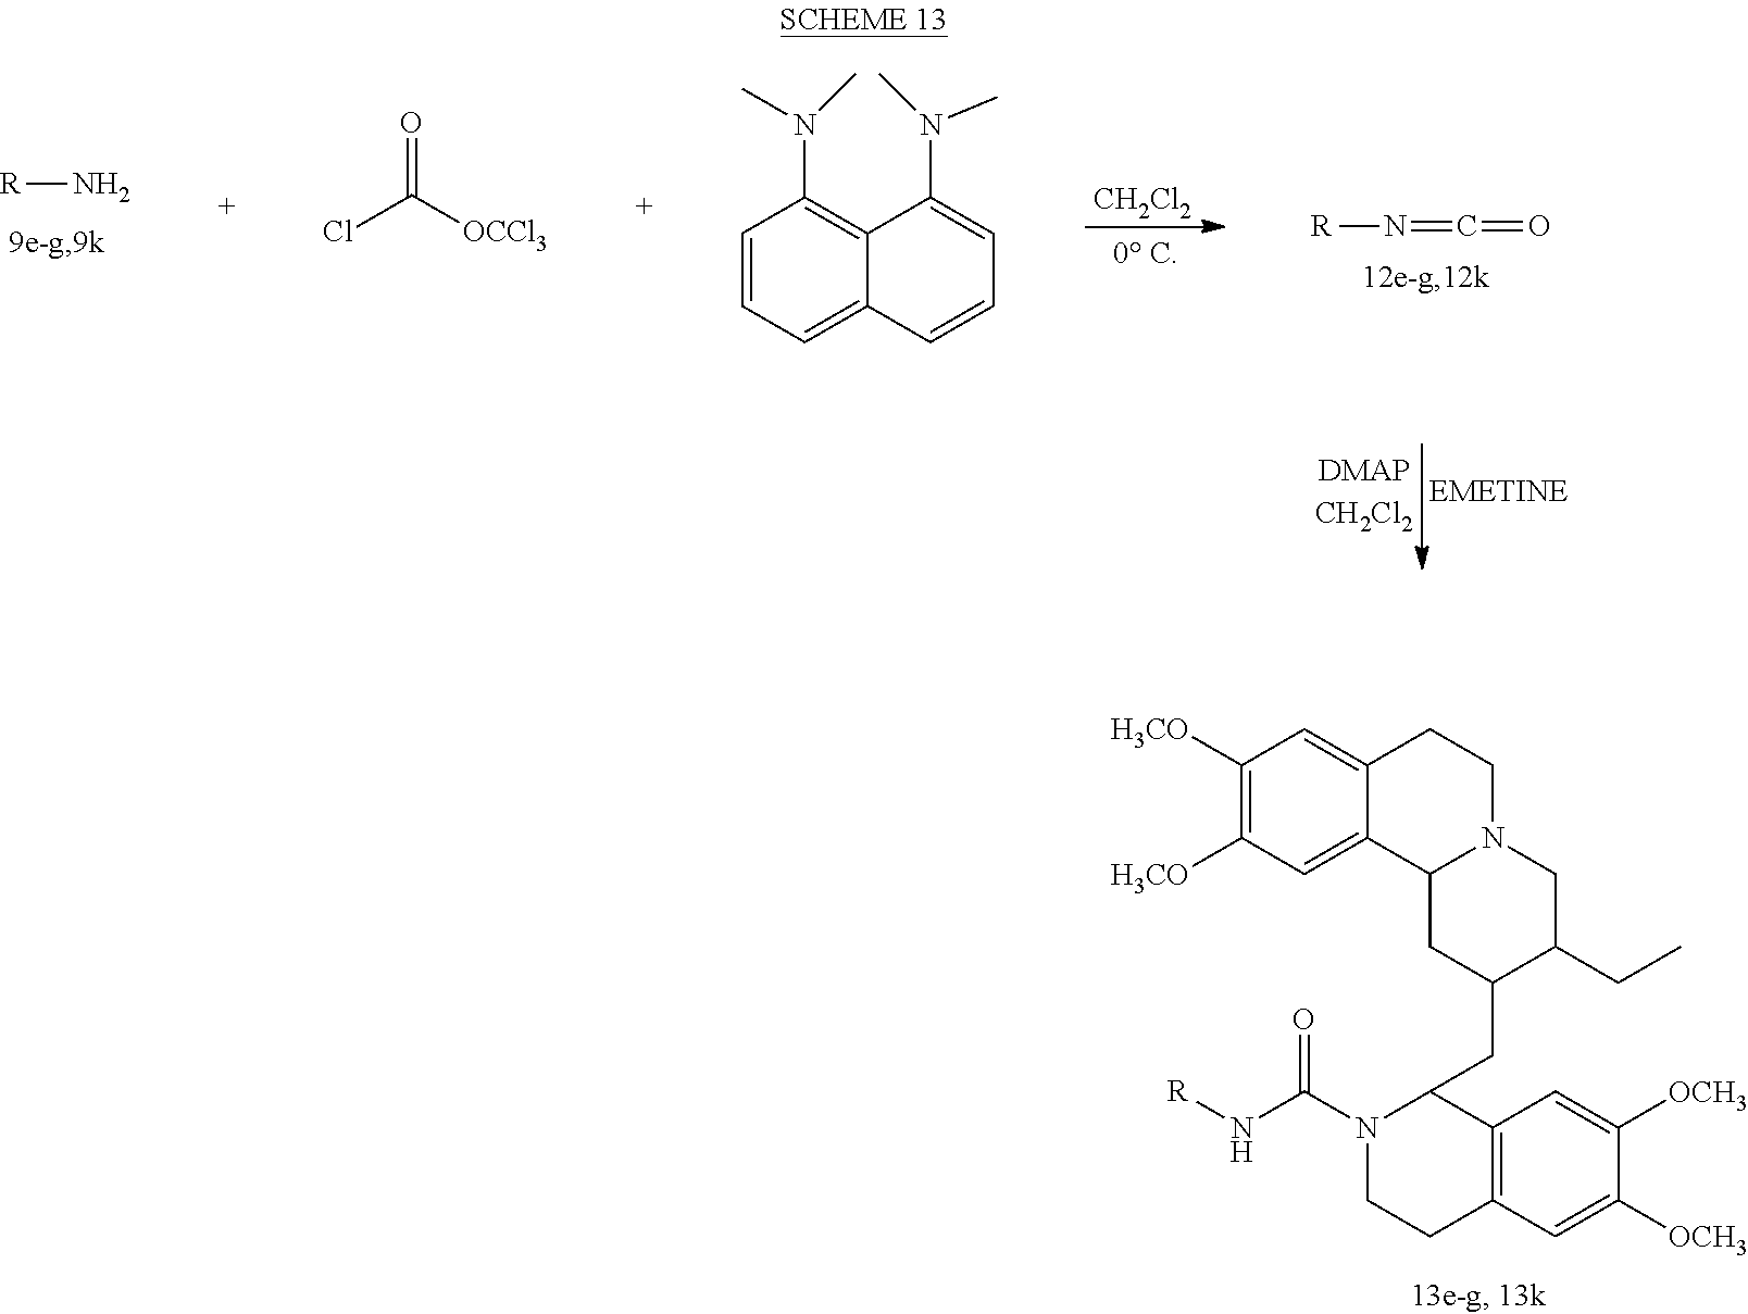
C1([H3CO])=C([H3CO])C=C2C(=C1)CCN1C2CC(CC2C3=C(CCN2C(=O)N[R])C=C([OCH3])C([OCH3])=C3)C(CC)C1.[R]N.[CH2Cl2].[R]N=C=O.O=C(Cl)[OCCl3].C1=CC=C2C(=C1N(C)C)C(N(C)C)=CC=C2
